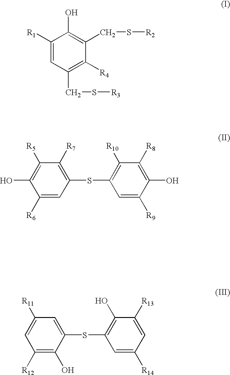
C1([R1])=CC(CS[R3])=C([R4])C(CS[R2])=C1O.C1([R6])=CC(SC2=C([R10])C([R8])=C(O)C([R9])=C2)=C([R7])C([R5])=C1O.C1([R12])=C(O)C(SC2=C(O)C([R13])=CC([R14])=C2)=CC([R11])=C1
